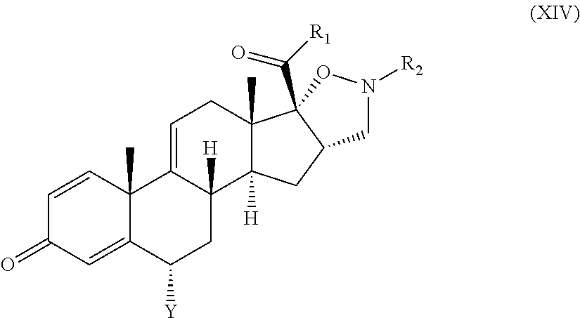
C1=CC2(C)C(=CC1=O)C([Y])CC1([H])C2=CCC2(C)C1([H])CC1CN([R2])OC21C([R1])=O
